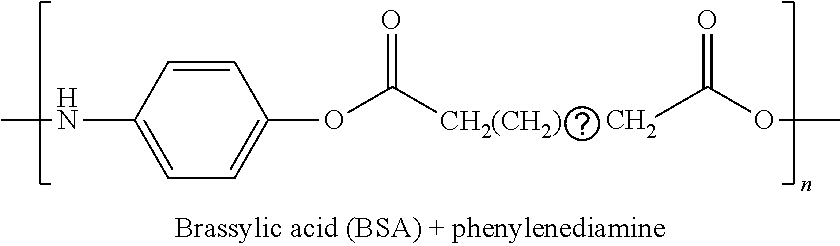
CNC1=CC=C(OC([CH2(CH2)])=O)C=C1.CC(OC)=O
